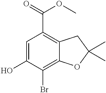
C1=C(O)C(Br)=C2C(=C1C(=O)OC)CC(C)(C)O2
